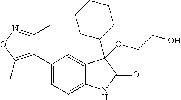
C1=C(C2=C(C)ON=C2C)C=C2C(=C1)NC(=O)C2(C1CCCCC1)OCCO
